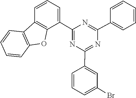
C1=CC(C2=NC(C3=CC=CC4=C3OC3=C4C=CC=C3)=NC(C3=CC(Br)=CC=C3)=N2)=CC=C1
